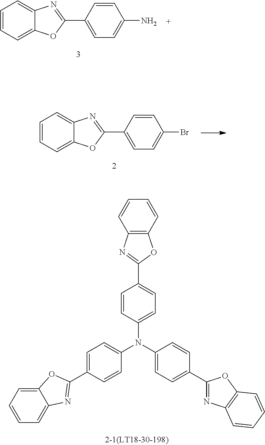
C1=C(C2=NC3=CC=CC=C3O2)C=CC(N)=C1.C1=C(C2=NC3=CC=CC=C3O2)C=CC(Br)=C1.C1=CC=C2C(=C1)N=C(C1=CC=C(N(C3=CC=C(C4=NC5=C(O4)C=CC=C5)C=C3)C3=CC=C(C4=NC5=C(O4)C=CC=C5)C=C3)C=C1)O2
